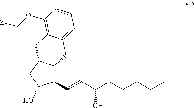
C12C(C=CC(CCCCC)O)C(O)CC1CC1=C(OC[Z])C=CC=C1C2
